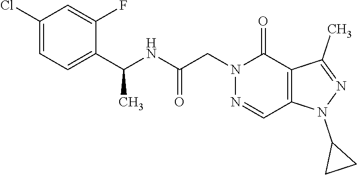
N1=CC2=C(C(=O)N1CC(NC(C1=CC=C(Cl)C=C1F)C)=O)C(C)=NN2C1CC1
